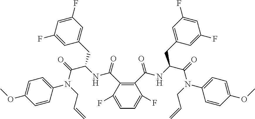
C1(F)=CC=C(F)C(C(=O)NC(C(=O)N(CC=C)C2=CC=C(OC)C=C2)CC2=CC(F)=CC(F)=C2)=C1C(=O)NC(C(=O)N(CC=C)C1=CC=C(OC)C=C1)CC1=CC(F)=CC(F)=C1
